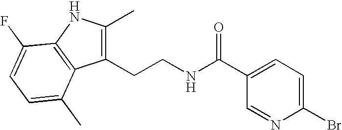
C1(CCNC(C2=CC=C(Br)N=C2)=O)=C(C)NC2=C1C(C)=CC=C2F
